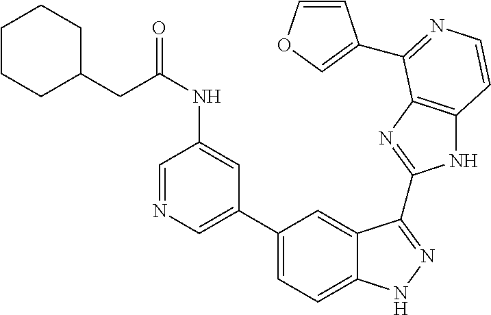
C1(C2=CN=CC(NC(CC3CCCCC3)=O)=C2)=CC=C2C(=C1)C(C1=NC3=C(N1)C=CN=C3C1=COC=C1)=NN2
